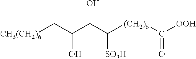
[(CH2)6](C([OOH])=O)C(C(O)C(O)C[CH3(CH2)6])[SO3H]
